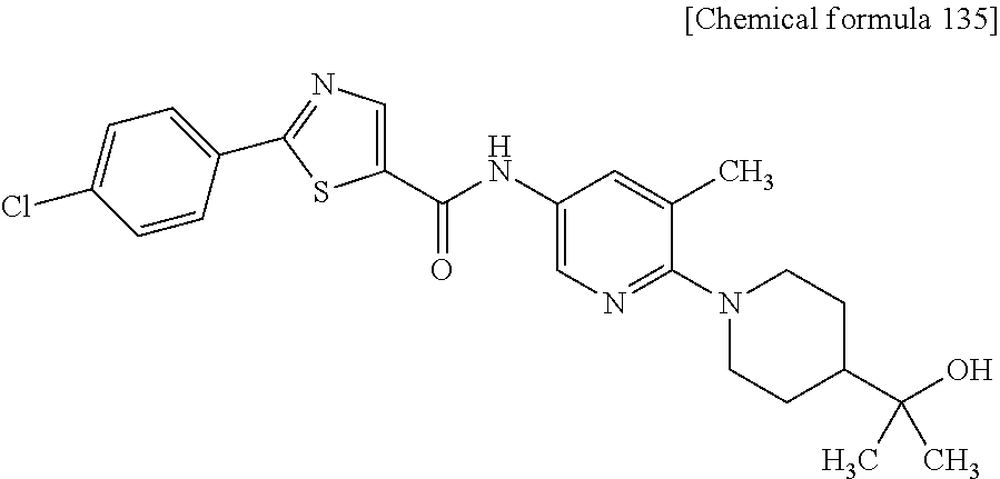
C1(C(NC2=CN=C(N3CCC(C(O)(C)C)CC3)C(C)=C2)=O)=CN=C(C2=CC=C(Cl)C=C2)S1
